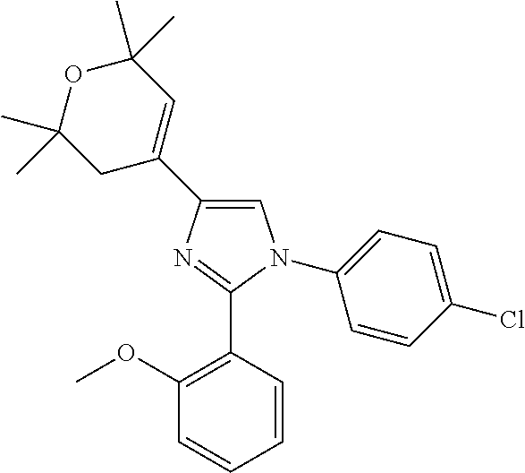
C1=C(C2=CC(C)(C)OC(C)(C)C2)N=C(C2=C(OC)C=CC=C2)N1C1=CC=C(Cl)C=C1
